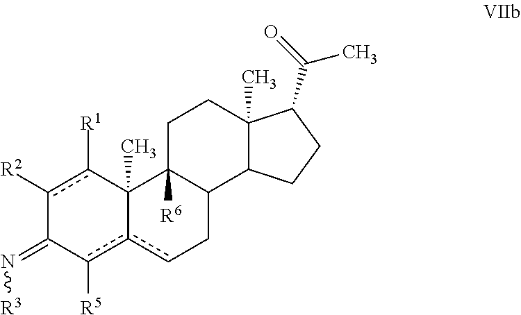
c1([R2])c([R1])C2(C)c(c([R5])C1=N[R3])cCC1C2([R6])CCC2(C)C1CCC2C(=O)C
